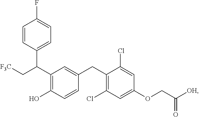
C1=CC(C(C2=C(O)C=CC(CC3=C(Cl)C=C(OCC([OH])=O)C=C3Cl)=C2)C[F3C])=CC=C1F
